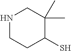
N1CCC(S)C(C)(C)C1
